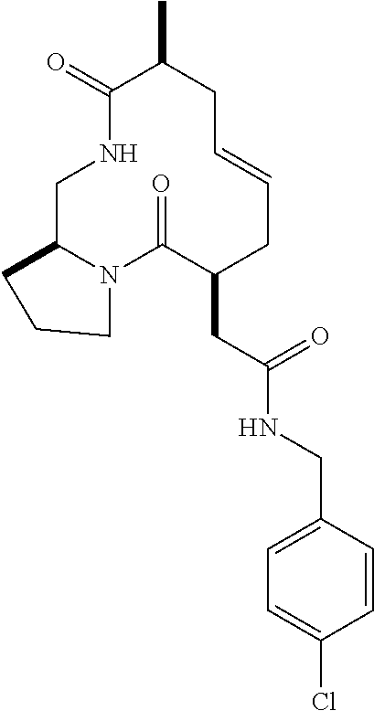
C1C2N(C(=O)C(CC(=O)NCC3=CC=C(Cl)C=C3)CC=CCC(C)C(=O)N1)CCC2
